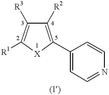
C1([R2])=C(C2=CC=NC=C2)[X]C([R1])=C1[R3]
